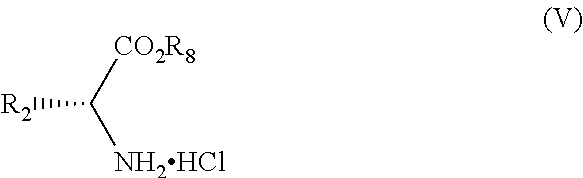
[R2]C([NH2HCl])[CO2R8]
